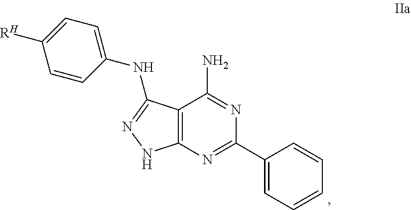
C1(C2=NC3=C(C(N)=N2)C(NC2=CC=C([RH])C=C2)=NN3)=CC=CC=C1
